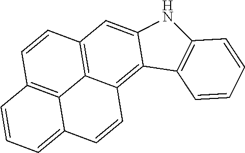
C12=C3C(=C4C(=C1)NC1=C4C=CC=C1)C=CC1=CC=CC(=C31)C=C2
